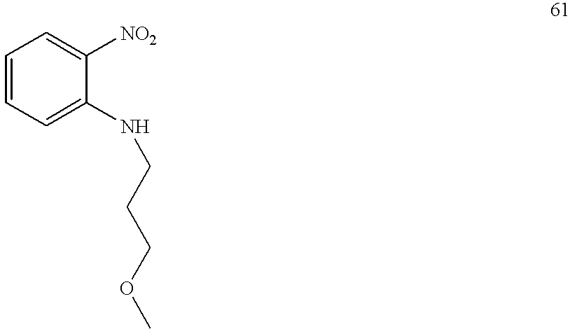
C1=CC=C(NCCCOC)C([NO2])=C1
